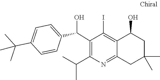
CC(C)C1=C(C(O)C2=CC=C(C(C)(C)C)C=C2)C(I)=C2C(=N1)CC(C)(C)CC2O
